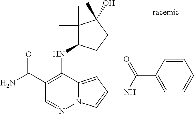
O=C(C1=C(NC2C(C)(C)C(C)(O)CC2)C2=CC(NC(C3=CC=CC=C3)=O)=CN2N=C1)N
